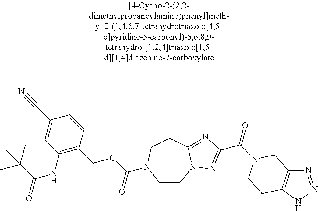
C1(NC(C(C)(C)C)=O)=C(COC(=O)N2CCN3C(=NC(C(=O)N4CC5=C(NN=N5)CC4)=N3)CC2)C=CC(C#N)=C1
